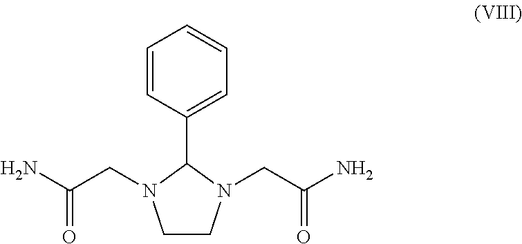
C1=CC(C2N(CC(N)=O)CCN2CC(N)=O)=CC=C1
